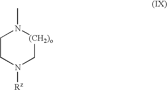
C1CN([Rz])C[(CH2)o]N1C
